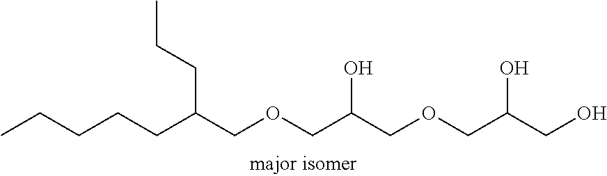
C(C(COCC(COCC(CO)O)O)CCC)CCCC
